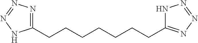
C(CCCCCCC1=NN=NN1)C1=NN=NN1
